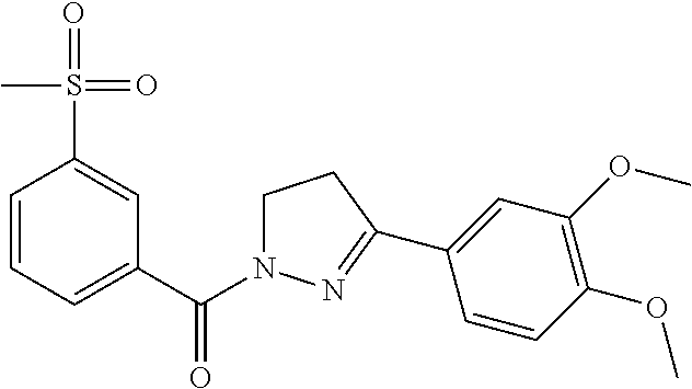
C1=CC=C(C(N2CCC(C3=CC(OC)=C(OC)C=C3)=N2)=O)C=C1S(=O)(=O)C
